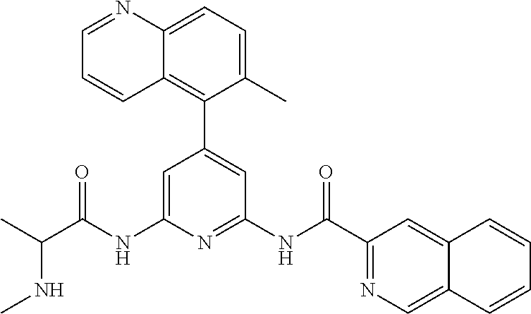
C1=C(NC(C(C)NC)=O)N=C(NC(C2=NC=C3C(=C2)C=CC=C3)=O)C=C1C1=C2C(=CC=C1C)N=CC=C2
